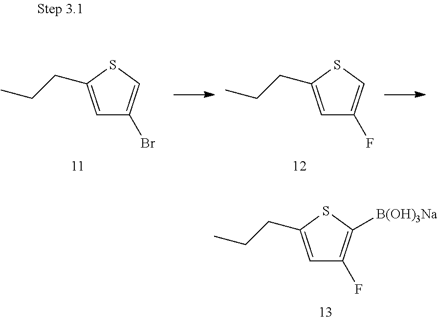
C1=C(CCC)SC=C1Br.C1=C(CCC)SC=C1F.C1=C(CCC)SC([B(OH)3Na])=C1F
